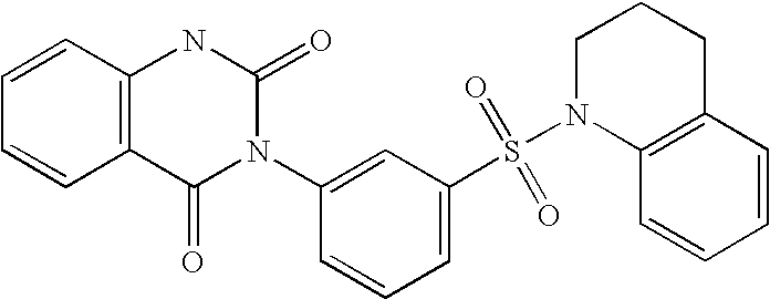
C1=CC2=C(C=C1)C(=O)N(C1=CC(S(=O)(=O)N3CCCC4=C3C=CC=C4)=CC=C1)C(=O)N2
